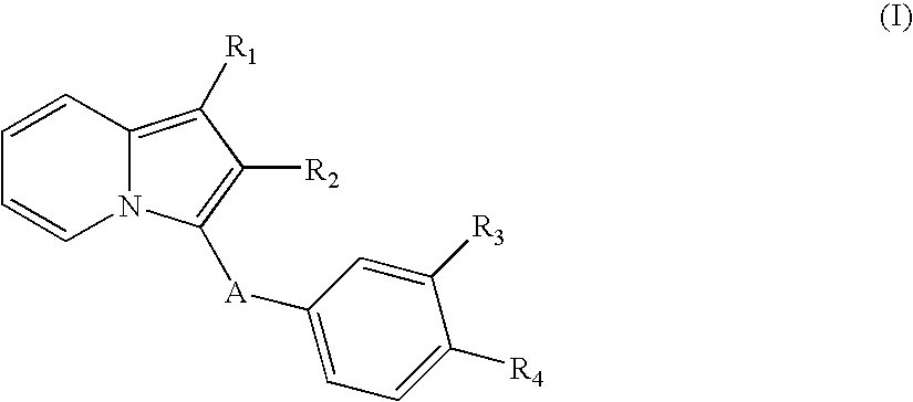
C12=C([R1])C([R2])=C([A]C3=CC=C([R4])C([R3])=C3)N1C=CC=C2
